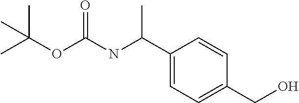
N(C(OC(C)(C)C)=O)C(C)C1=CC=C(CO)C=C1
